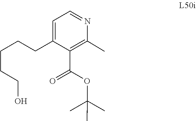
N1=CC=C(CCCCCO)C(C(OC(C)(C)C)=O)=C1C
